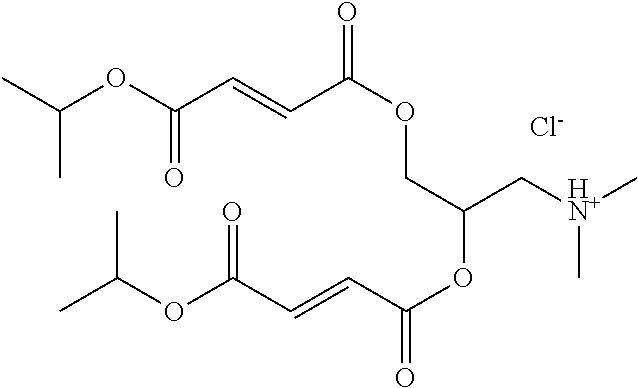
C(OC(C=CC(OCC(OC(=O)C=CC(OC(C)C)=O)C[HN+](C)C)=O)=O)(C)C.[Cl-]
